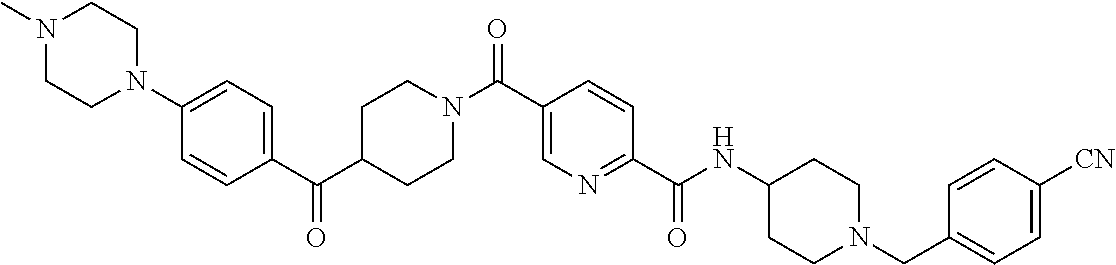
N(C(C1=NC=C(C(=O)N2CCC(C(C3=CC=C(N4CCN(C)CC4)C=C3)=O)CC2)C=C1)=O)C1CCN(CC2=CC=C([CN])C=C2)CC1
